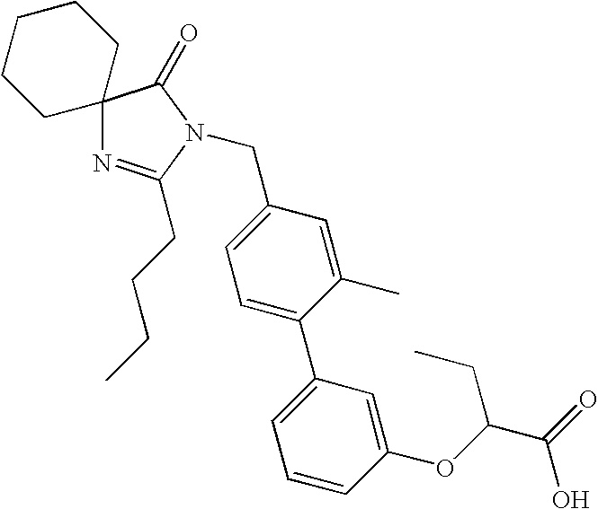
C12(N=C(CCCC)N(CC3=CC=C(C4=CC=CC(OC(C(=O)O)CC)=C4)C(C)=C3)C1=O)CCCCC2
